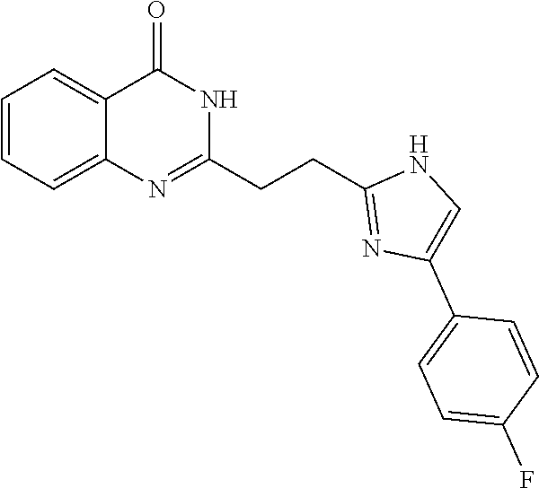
C1=CC=C2C(=C1)C(=O)NC(CCC1=NC(C3=CC=C(F)C=C3)=CN1)=N2
